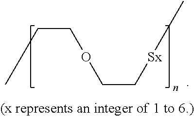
C(COCC[Sx]C)C
